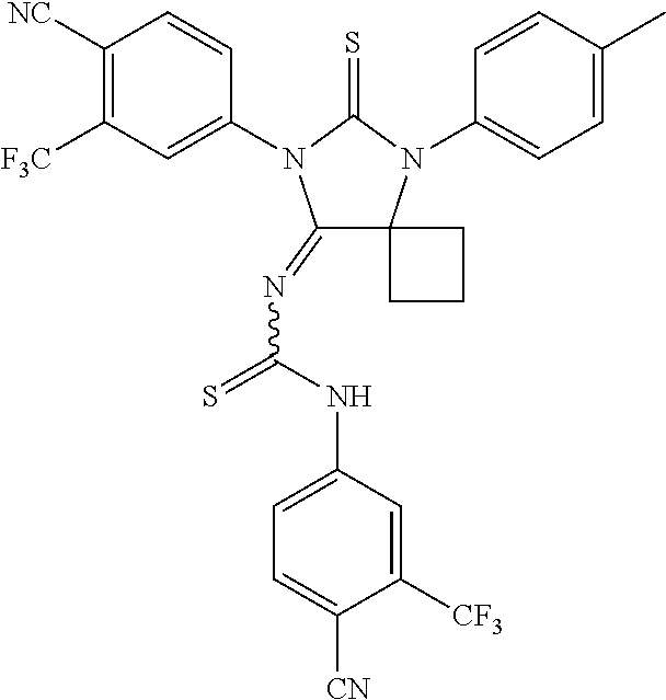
C1([NC])=C([F3C])C=C(N2C(=NC(=S)NC3=CC=C([CN])C([CF3])=C3)C3(N(C4=CC=C(C)C=C4)C2=S)CCC3)C=C1
